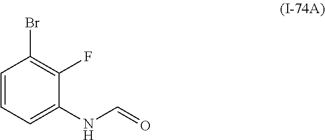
C1=CC=C(NC=O)C(F)=C1Br
